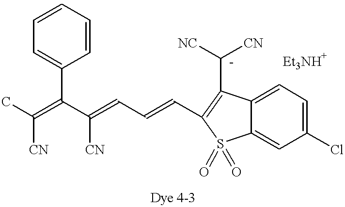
CC(=C(C(=CC=CC1=C(C([NC])[CN])C2=CC=C(Cl)C=C2S1(=O)=O)[CN])C1=CC=CC=C1)[CN]
